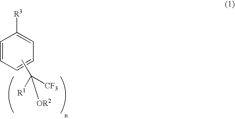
C1=CC=CC=C1[R3].CC([R1])([CF3])[OR2]
